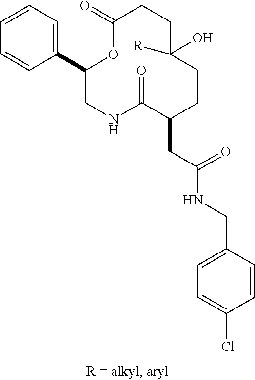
C1=CC=C(C2CNC(=O)C(CC(NCC3=CC=C(Cl)C=C3)=O)CCC(O)([R])CCC(=O)O2)C=C1
